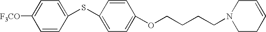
C1(SC2=CC=C(OCCCCN3CCC=CC3)C=C2)=CC=C([F3CO])C=C1
